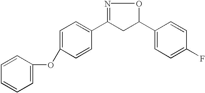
C1=C(OC2=CC=CC=C2)C=CC(C2=NOC(C3=CC=C(F)C=C3)C2)=C1
